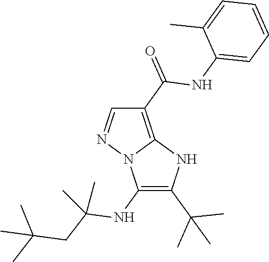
C1(NC(CC(C)(C)C)(C)C)=C(C(C)(C)C)NC2=C(C(=O)NC3=CC=CC=C3C)C=NN12
